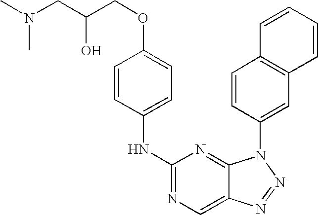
C1=CC(NC2=NC=C3C(=N2)N(C2=CC4=C(C=C2)C=CC=C4)N=N3)=CC=C1OCC(O)CN(C)C
